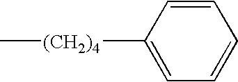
C[(CH2)4]C1=CC=CC=C1
